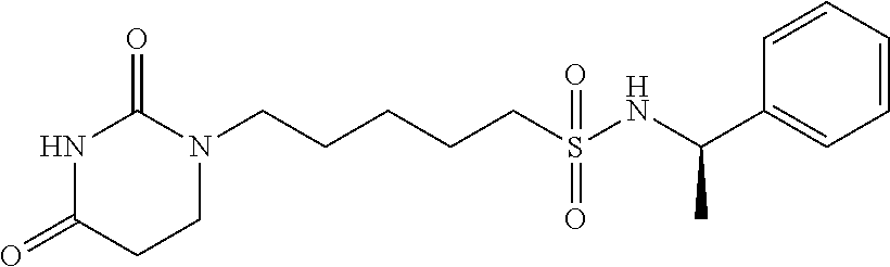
C(CCCS(NC(C1=CC=CC=C1)C)(=O)=O)CN1C(=O)NC(=O)CC1
